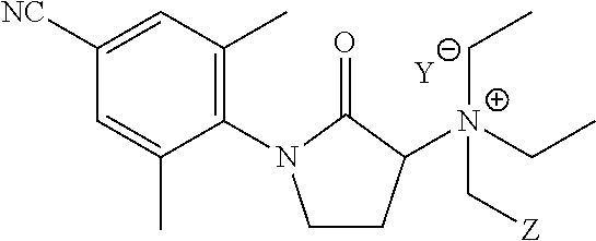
[Y].C1CC([N+](C[Z])(CC)CC)C(=O)N1C1=C(C)C=C([NC])C=C1C
